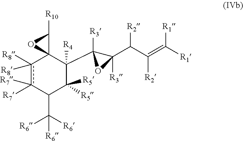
c1([R8])([R8])c([R7])([R7])C(C([R6])([R6])[R6])C([R5])([R5])C(C2([R3])OC2(C([R2])C([R2])=C([R1])[R1])[R3])([R4])C12C([R10])O2
